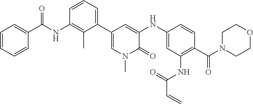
C1=CC=CC(C(NC2=C(C)C(C3=CN(C)C(=O)C(NC4=CC(NC(=O)C=C)=C(C(N5CCOCC5)=O)C=C4)=C3)=CC=C2)=O)=C1
